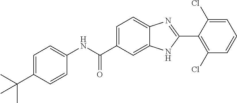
N(C(C1=CC=C2C(=C1)NC(C1=C(Cl)C=CC=C1Cl)=N2)=O)C1=CC=C(C(C)(C)C)C=C1
